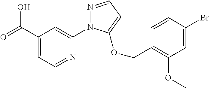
C(C1=CC=NC(N2N=CC=C2OCC2=C(OC)C=C(Br)C=C2)=C1)(=O)O
